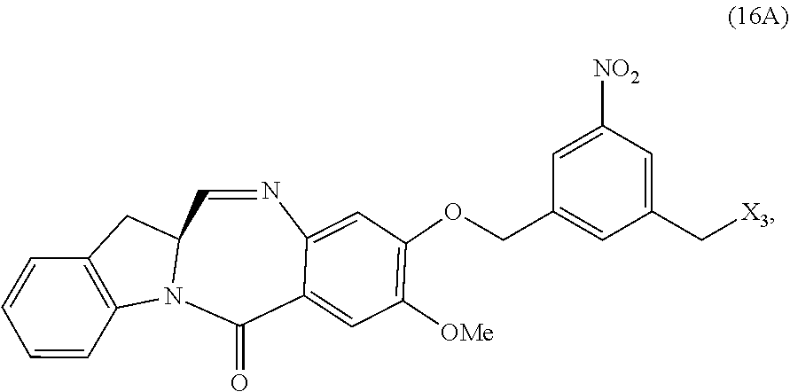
C12CC3=C(C=CC=C3)N1C(=O)C1=CC([OMe])=C(OCC3=CC(C[X3])=CC([NO2])=C3)C=C1N=C2
